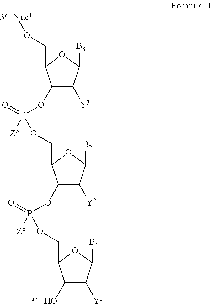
C1(OP(=O)([Z5])OCC2C(OP(=O)([Z6])OCC3C(O)C([Y1])C([B1])O3)C([Y2])C([B2])O2)C([Y3])C([B3])OC1CO[Nuc1]
